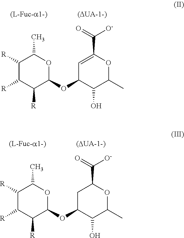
C1([R])C([R])C([R])C(OC2C(O)C(C)OC(C([O-])=O)=C2)OC1C.C1([R])C([R])C([R])C(OC2C(O)C(C)OC(C([O-])=O)C2)OC1C
